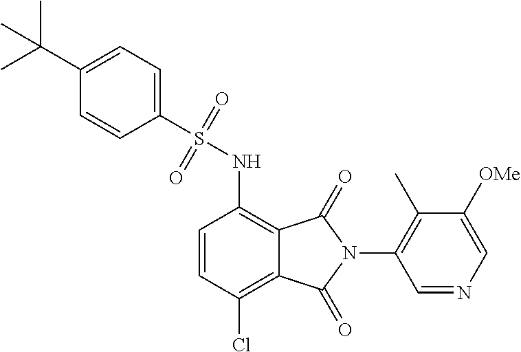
C1=CC(Cl)=C2C(=C1NS(C1=CC=C(C(C)(C)C)C=C1)(=O)=O)C(=O)N(C1=C(C)C([OMe])=CN=C1)C2=O
